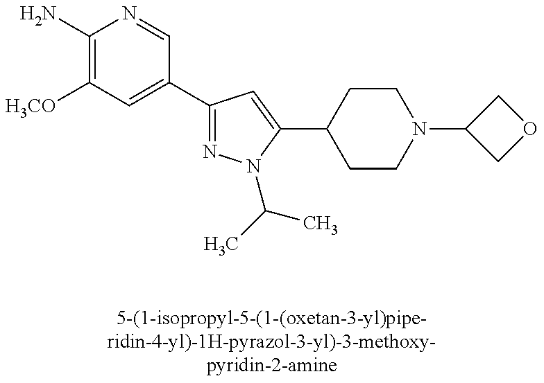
C1(C2=CC([H3CO])=C(N)N=C2)=NN(C(C)C)C(C2CCN(C3COC3)CC2)=C1
